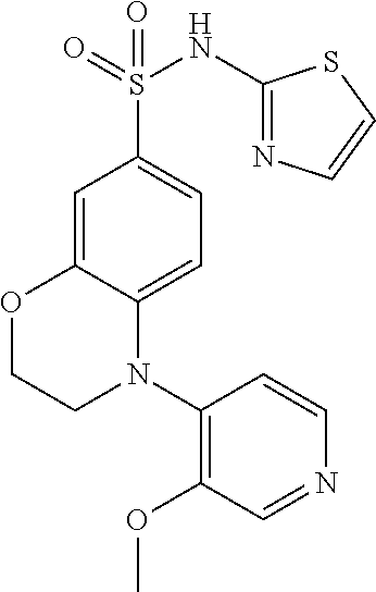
C1=C2C(=CC=C1S(=O)(NC1=NC=CS1)=O)N(C1=C(OC)C=NC=C1)CCO2
